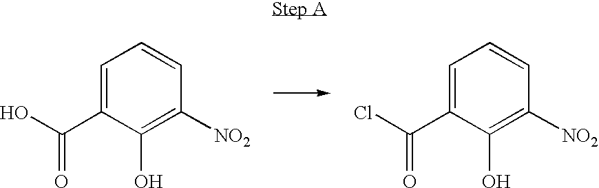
C1=C(C(O)=O)C(O)=C([NO2])C=C1.C1=C(C(Cl)=O)C(O)=C([NO2])C=C1
